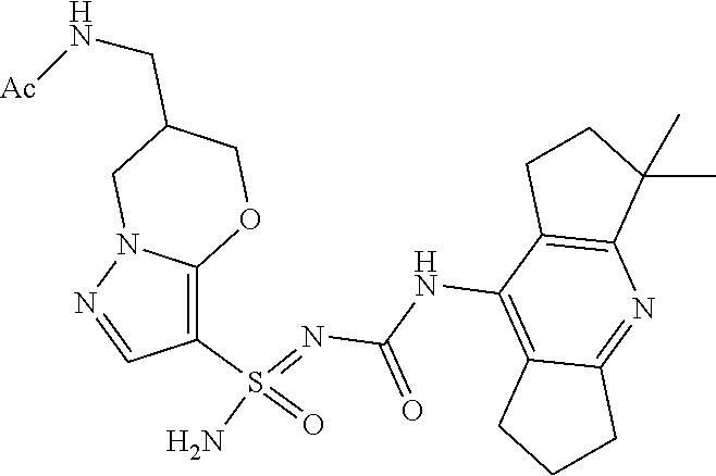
C(NC1=C2C(=NC3=C1CCC3(C)C)CCC2)(N=S(N)(=O)C1=C2N(N=C1)CC(CN[Ac])CO2)=O
